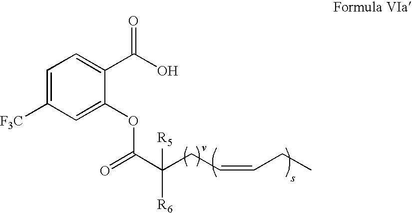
C1=C([F3C])C=C(OC(C(CC=CCC)([R5])[R6])=O)C(C(O)=O)=C1
